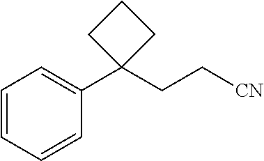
C1=CC=CC(C2(CC[CN])CCC2)=C1
